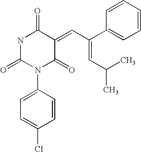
O=C1NC(=O)N(C2=CC=C(Cl)C=C2)C(=O)C1=CC(=CC(C)C)C1=CC=CC=C1
